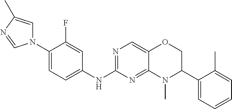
C1(N2C=C(C)N=C2)=CC=C(NC2=NC=C3C(=N2)N(C)C(C2=CC=CC=C2C)CO3)C=C1F
